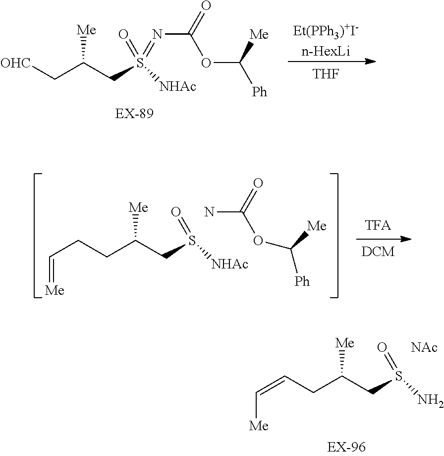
[Et(PPh3)+I-n-HexLi].[THF].[OHC]CC([Me])CS([NHAc])(=O)=NC(OC([Me])[Ph])=O.[TFA].[DCM].C(CC([Me])CS([NHAc])=O)C=[Me].NC(OC([Me])[Ph])=O.C(CC([Me])CS(N)=O)=C[Me].[NAc]
